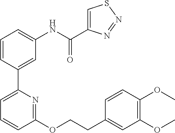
C1=CC(C2=CC=CC(OCCC3=CC(OC)=C(OC)C=C3)=N2)=CC(NC(=O)C2=CSN=N2)=C1
